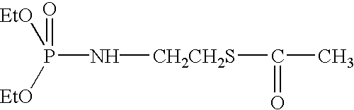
P(N[CH2CH2S]C(C)=O)([EtO])([EtO])=O
